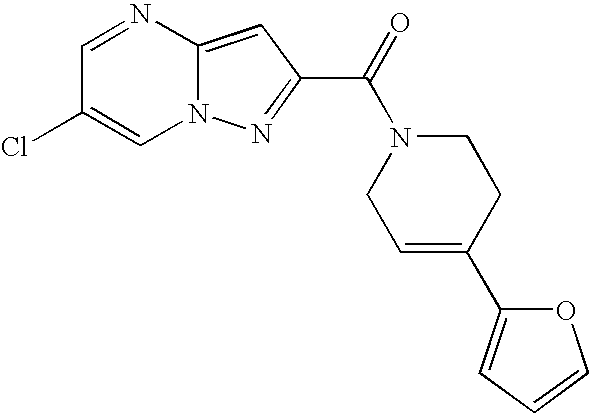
C1=NC2=CC(C(=O)N3CC=C(C4=CC=CO4)CC3)=NN2C=C1Cl
